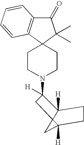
C1CN(C2([H])C3([H])C4(C([H])(C4)CC3)C2)CCC12C1=C(C(=O)C2(C)C)C=CC=C1
